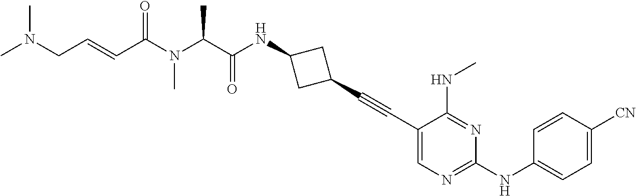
C1(C#CC2CC(NC(C(N(C(C=CCN(C)C)=O)C)C)=O)C2)=CN=C(NC2=CC=C([CN])C=C2)N=C1NC
